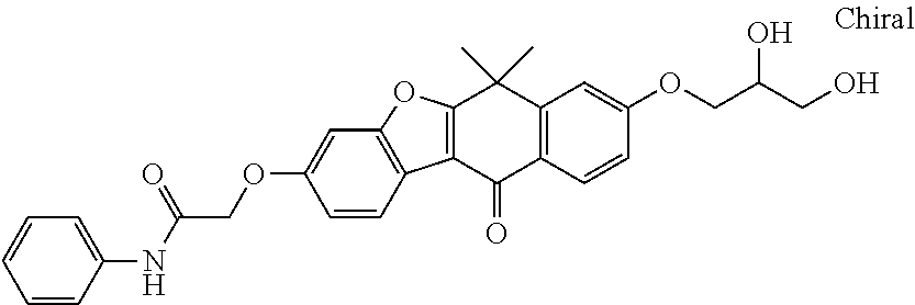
C1=CC=CC(NC(=O)COC2=CC3=C(C=C2)C2=C(C(C)(C)C4=C(C2=O)C=CC(OCC(CO)O)=C4)O3)=C1
